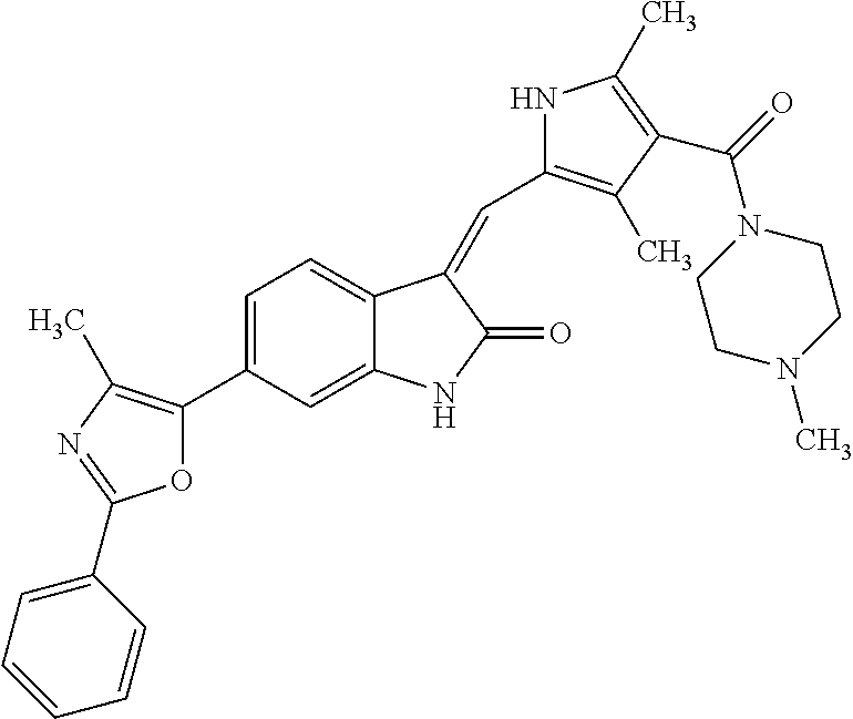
C1=C(C2=C(C)N=C(C3=CC=CC=C3)O2)C=C2C(=C1)C(=CC1=C(C)C(C(=O)N3CCN(C)CC3)=C(C)N1)C(=O)N2
